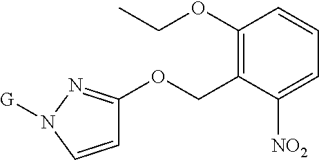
C1(OCC)=C(COC2=NN([G])C=C2)C([NO2])=CC=C1
